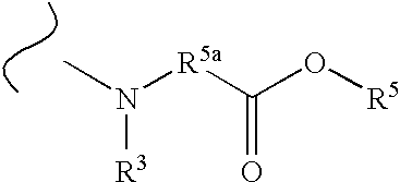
CN([R5a]C(O[R5])=O)[R3]
